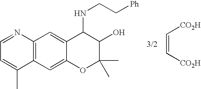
C12=C(C=C3C(=C1)C(NCC[Ph])C(O)C(C)(C)O3)C(C)=CC=N2.[CO2H]C=C[CO2H]
